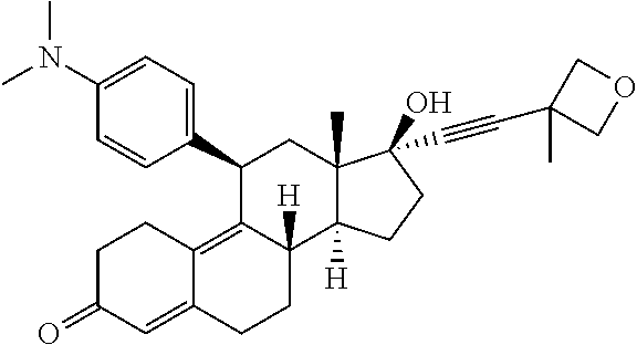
CN(C)C1=CC=C(C2C3=C4C(=CC(=O)CC4)CCC3([H])C3([H])C(C)(C2)C(O)(C#CC2(C)COC2)CC3)C=C1
